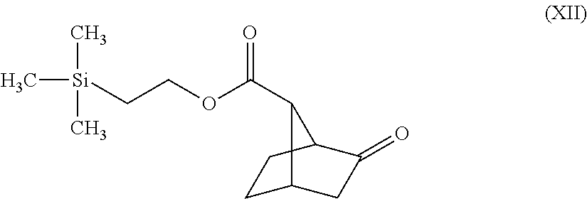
C1C2CC(=O)C(C1)C2C(OCC[Si](C)(C)C)=O
